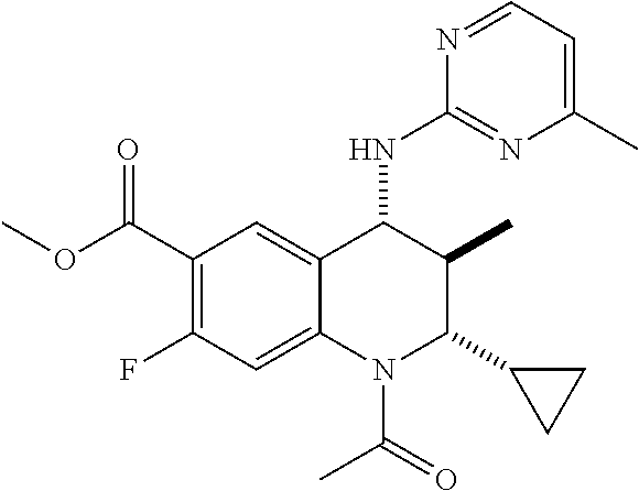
C1(C(OC)=O)=C(F)C=C2C(=C1)C(NC1=NC(C)=CC=N1)C(C)C(C1CC1)N2C(=O)C
